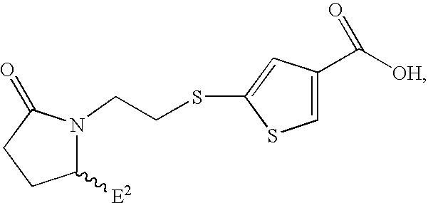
C1([E2])N(CCSC2=CC(C(=O)[OH])=CS2)C(=O)CC1
